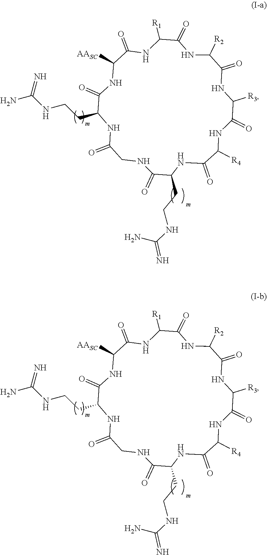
C1(CCNC(N)=N)C(=O)NC([AASC])C(=O)NC([R1])C(=O)NC([R2])C(=O)NC([R3])C(=O)NC([R4])C(=O)NC(CCNC(=N)N)C(=O)NCC(=O)N1.C1(CCNC(N)=N)C(=O)NC([AASC])C(=O)NC([R1])C(=O)NC([R2])C(=O)NC([R3])C(=O)NC([R4])C(=O)NC(CCNC(=N)N)C(=O)NCC(=O)N1
